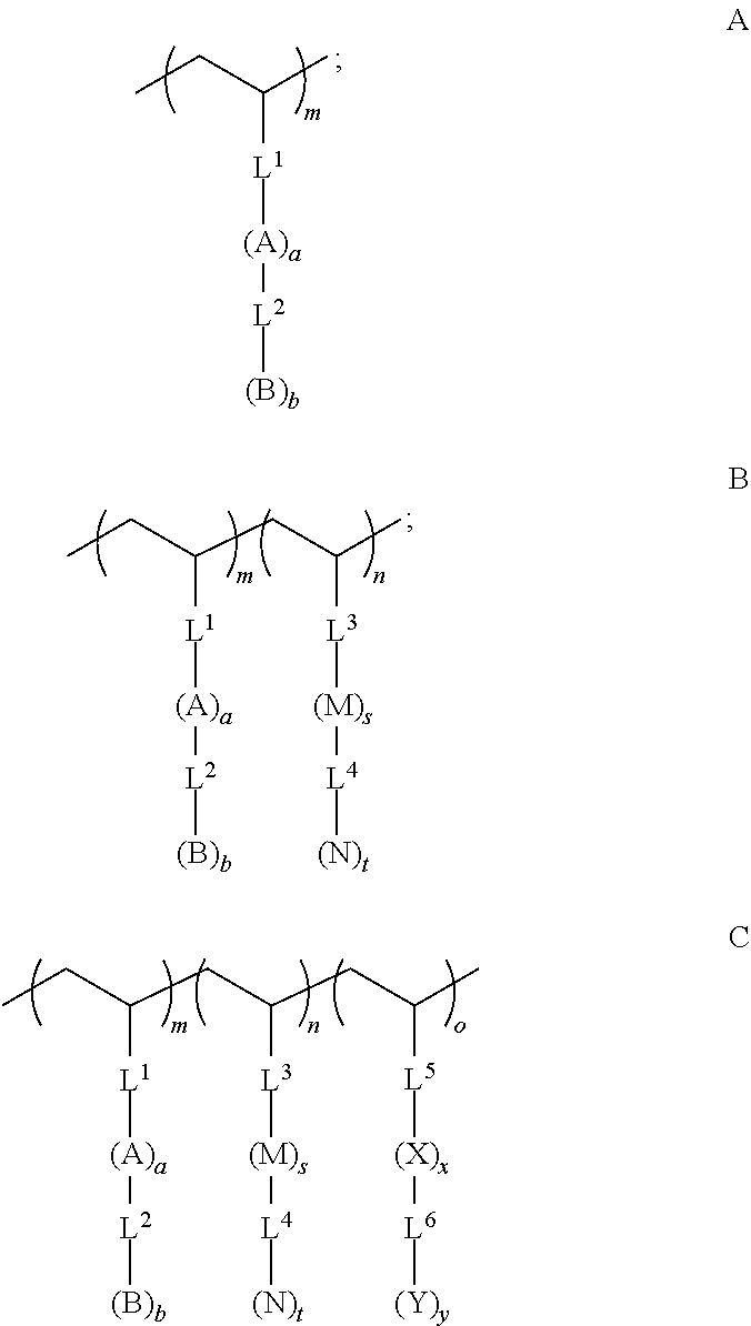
CCC(C)[L1][(A)a][L2][(B)b].CCC(CC(C)[L3][(M)s][L4][(N)t])[L1][(A)a][L2][(B)b].CCC(CC(CC(C)[L5][(X)x][L6][(Y)y])[L3][(M)s][L4][(N)t])[L1][(A)a][L2][(B)b]
